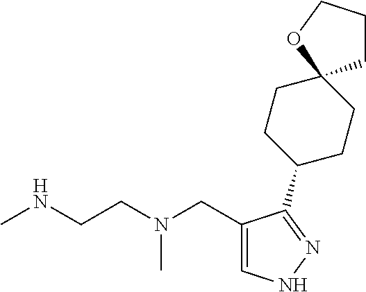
CNCCN(CC1=CNN=C1C1CCC2(CC1)CCCO2)C
